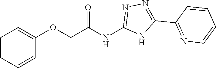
C1=CC=CC(OCC(NC2=NN=C(C3=NC=CC=C3)N2)=O)=C1
